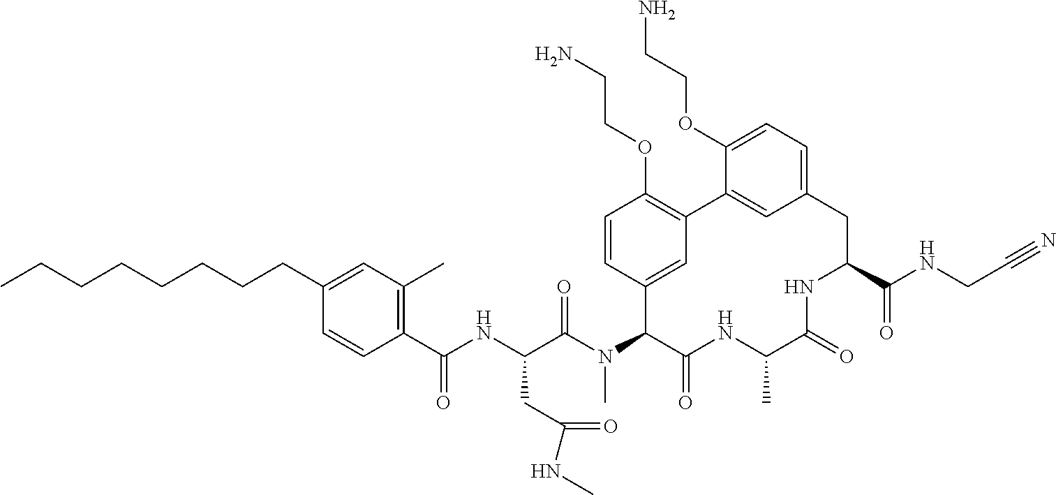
C1(C(NC(C(N(C2C(=O)NC(C)C(=O)NC(C(NCC#N)=O)CC3=CC=C(OCCN)C(=C3)C3=C(OCCN)C=CC2=C3)C)=O)CC(NC)=O)=O)=C(C)C=C(CCCCCCCC)C=C1
